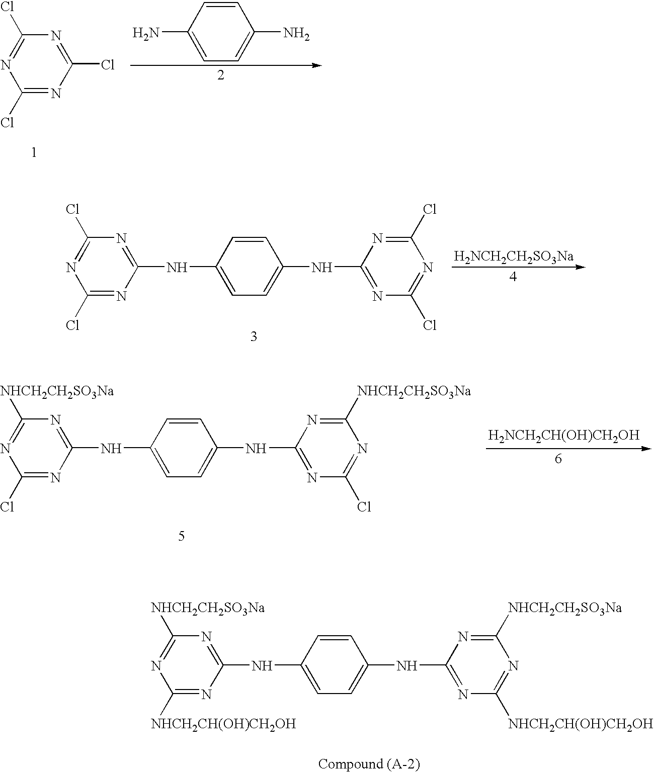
C1(Cl)=NC(Cl)=NC(Cl)=N1.C1=CC(N)=CC=C1N.C1(Cl)=NC(NC2=CC=C(NC3=NC(Cl)=NC(Cl)=N3)C=C2)=NC(Cl)=N1.[H2NCH2CH2SO3Na].C1([NHCH2CH(OH)CH2OH])=NC(NC2=CC=C(NC3=NC([NHCH2CH(OH)CH2OH])=NC([NHCH2CH2SO3Na])=N3)C=C2)=NC([NHCH2CH2SO3Na])=N1.C1(Cl)=NC(NC2=CC=C(NC3=NC(Cl)=NC([NHCH2CH2SO3Na])=N3)C=C2)=NC([NHCH2CH2SO3Na])=N1.[H2NCH2CH(OH)CH2OH]
